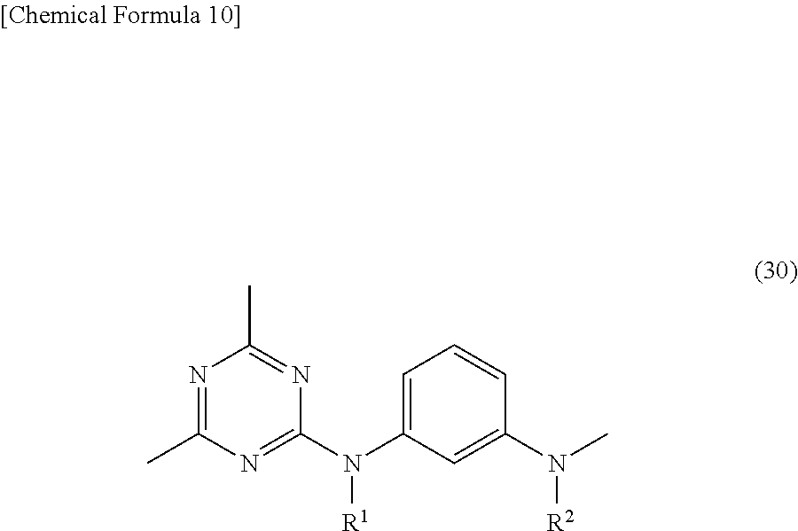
C1(N(C2=CC=CC(N(C)[R2])=C2)[R1])=NC(C)=NC(C)=N1
